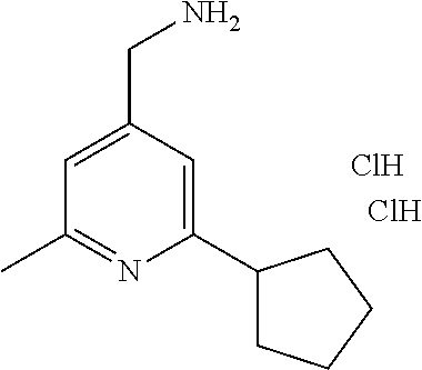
C1(C2CCCC2)=CC(CN)=CC(C)=N1.Cl.Cl
